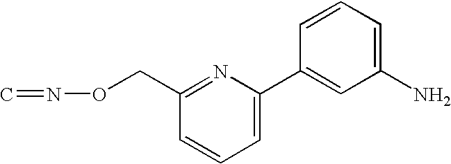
C1=CC=C(C2=CC(N)=CC=C2)N=C1CON=C
